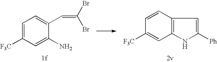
C1=C([F3C])C=C(N)C(C=C(Br)Br)=C1.C1=CC2=C(C=C1[F3C])NC([Ph])=C2
